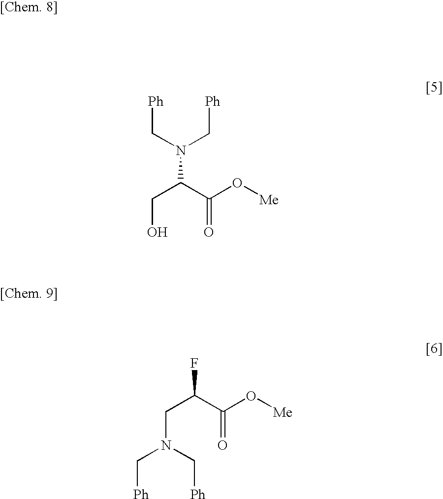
C(O)C(C(=O)O[Me])N(C[Ph])C[Ph].C([Ph])N(C[Ph])CC(C(=O)O[Me])F
